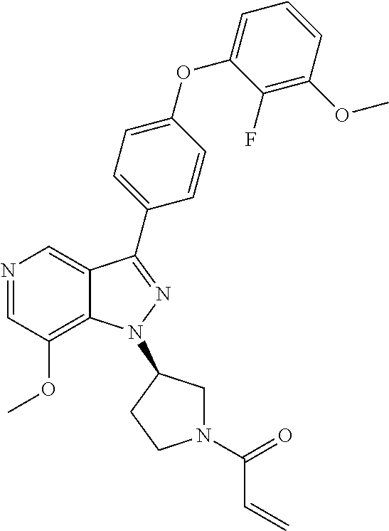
N1=CC(OC)=C2C(=C1)C(C1=CC=C(OC3=CC=CC(OC)=C3F)C=C1)=NN2C1CN(C(=O)C=C)CC1
